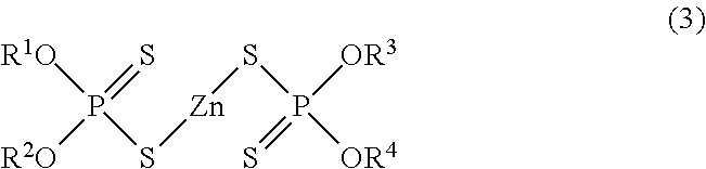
[R1O]P(=S)([R2O])S[Zn]SP([OR4])([OR3])=S
